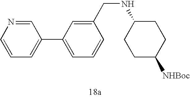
C1=NC=CC=C1C1=CC=CC(CNC2CCC([NHBoc])CC2)=C1
